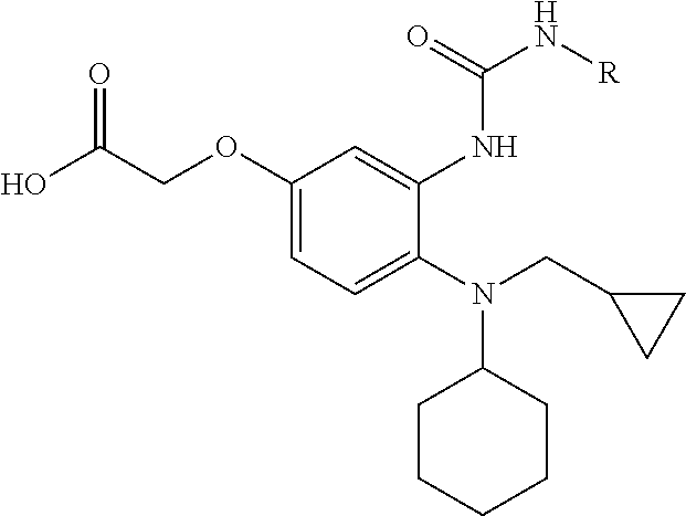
OC(COC1=CC=C(N(CC2CC2)C2CCCCC2)C(NC(=O)N[R])=C1)=O
